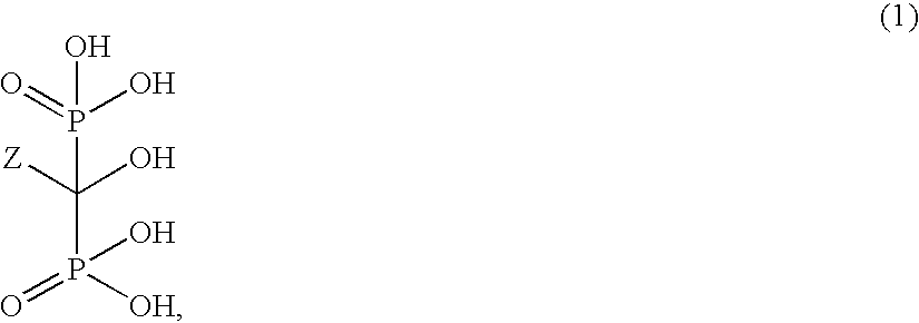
OP(O)(=O)C(O)(P([OH])(=O)O)[Z]
